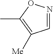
C1=NOC(C)=C1[Me]
